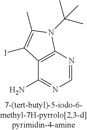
C1=NC2=C(C(N)=N1)C(I)=C(C)N2C(C)(C)C
